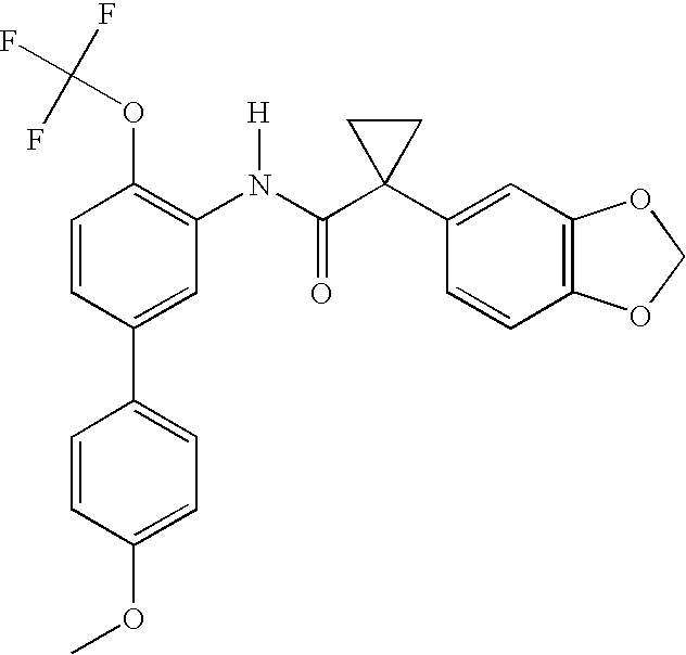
C1(N(C(C2(C3=CC4=C(C=C3)OCO4)CC2)=O)[H])=C(OC(F)(F)F)C=CC(C2=CC=C(OC)C=C2)=C1
